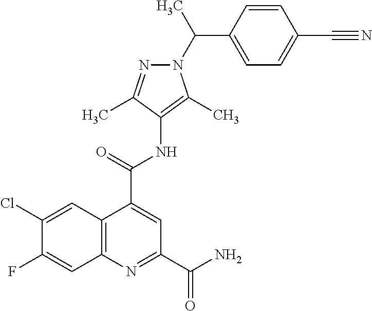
C12=C(N=C(C(=O)N)C=C1C(=O)NC1=C(C)N(C(C3=CC=C(C#N)C=C3)C)N=C1C)C=C(F)C(Cl)=C2
